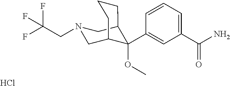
C1(C(N)=O)=CC=CC(C2(OC)C3CN(CC(F)(F)F)CC2CCC3)=C1.Cl
